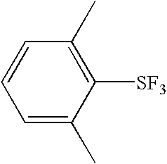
C1=C(C)C([SF3])=C(C)C=C1
